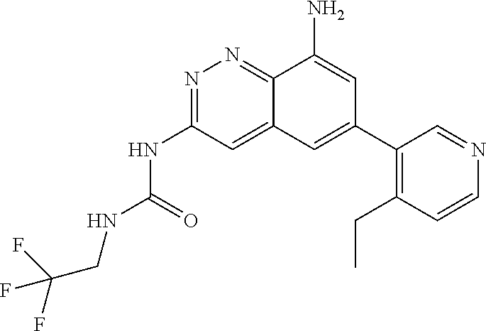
N(C(=O)NC1=NN=C2C(=C1)C=C(C1=C(CC)C=CN=C1)C=C2N)CC(F)(F)F
